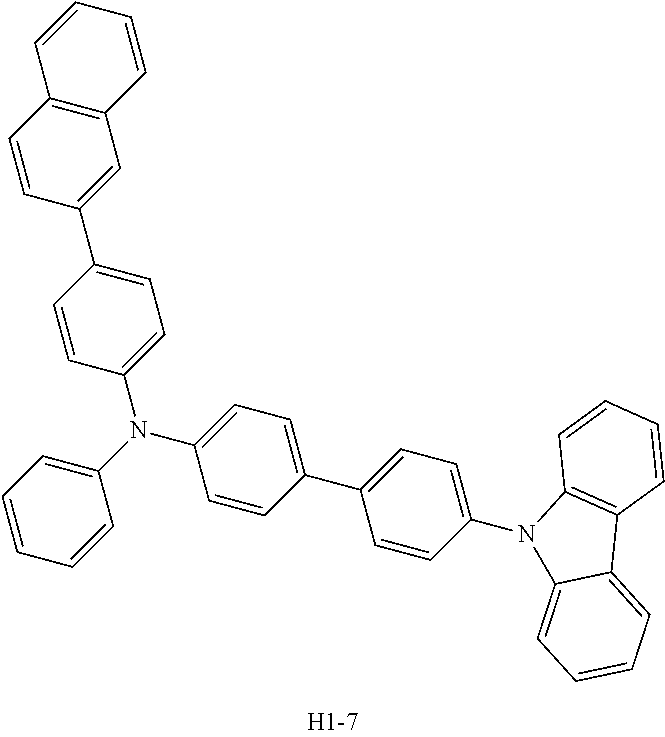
C1=CC(C2=CC=C(N3C4=CC=CC=C4C4=C3C=CC=C4)C=C2)=CC=C1N(C1=CC=CC=C1)C1=CC=C(C2=CC3=C(C=C2)C=CC=C3)C=C1
